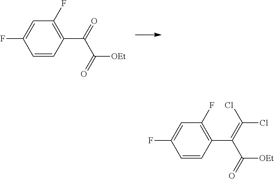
C1=CC(C(=O)C(=O)[OEt])=C(F)C=C1F.C1=CC(C(=C(Cl)Cl)C(=O)[OEt])=C(F)C=C1F
